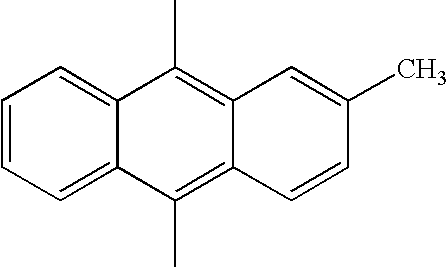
C12=CC=CC=C1C(C)=C1C(=C2C)C=C(C)C=C1
